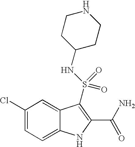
C1(Cl)=CC=C2C(=C1)C(S(NC1CCNCC1)(=O)=O)=C(C(N)=O)N2
